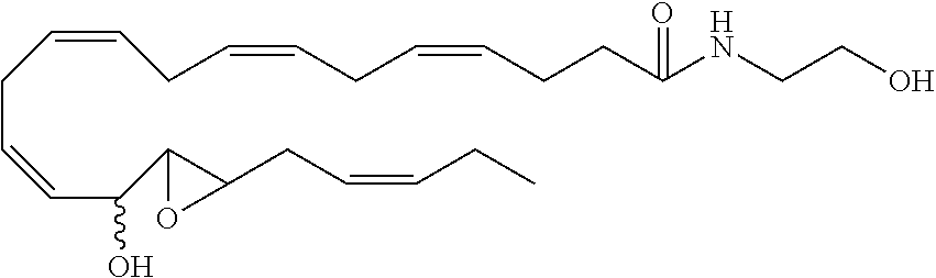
C(=CCC=CCCC(NCCO)=O)CC=CCC=CC(C1C(CC=CCC)O1)O
